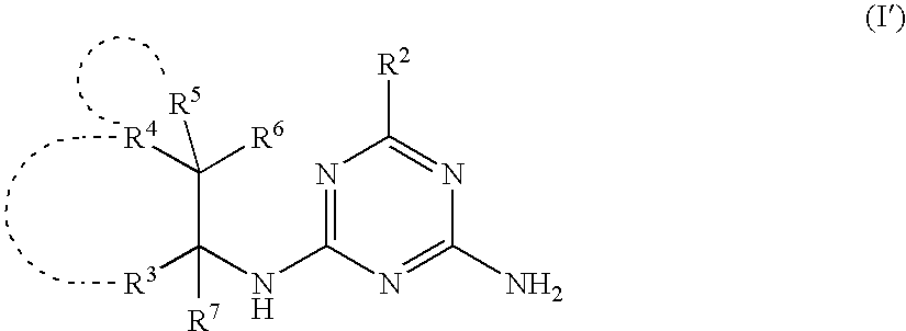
N1=C(NC(C([R6])([R4])[R5])([R3])[R7])N=C(N)N=C1[R2]
